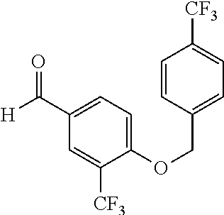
C1(C([H])=O)=CC=C(OCC2=CC=C([CF3])C=C2)C([CF3])=C1
